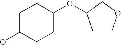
C1C(O)CCC(OC2CCOC2)C1
